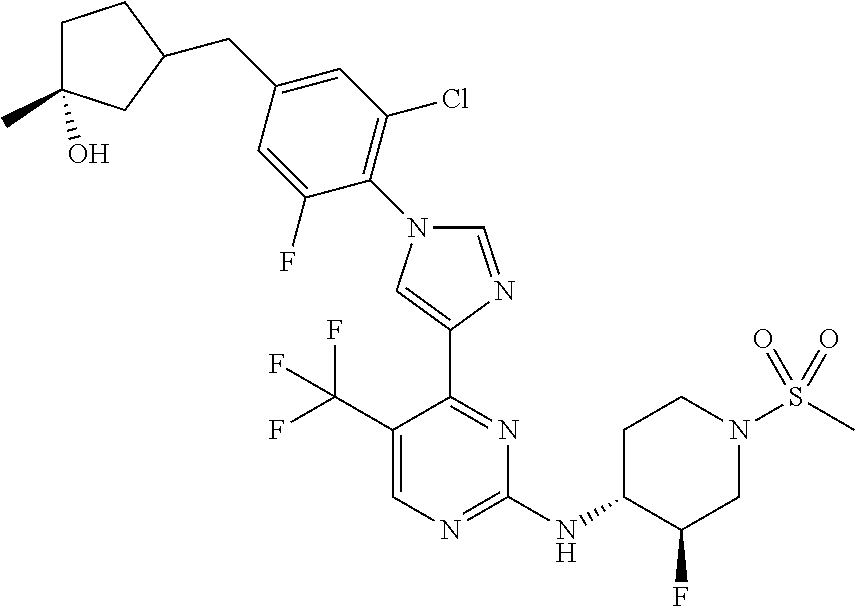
C1=NC(C2=NC(NC3C(F)CN(S(C)(=O)=O)CC3)=NC=C2C(F)(F)F)=CN1C1=C(Cl)C=C(CC2CC(C)(O)CC2)C=C1F
